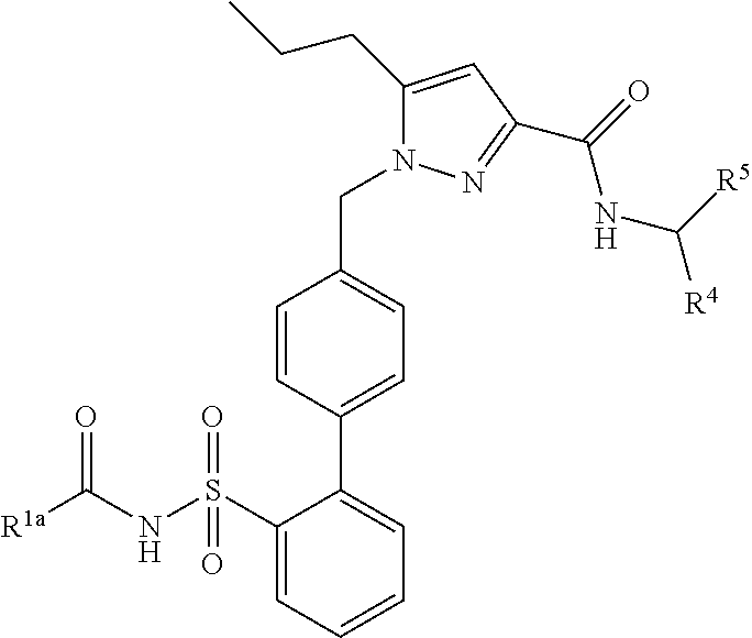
[R1a]C(NS(C1=CC=CC=C1C1=CC=C(CN2C(CCC)=CC(C(=O)NC([R5])[R4])=N2)C=C1)(=O)=O)=O
